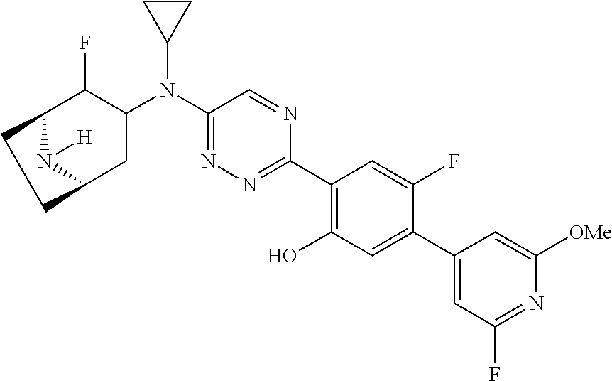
C1(N(C2C(F)C3CCC(C2)N3[H])C2CC2)=NN=C(C2=C(O)C=C(C3=CC(F)=NC([OMe])=C3)C(F)=C2)N=C1
